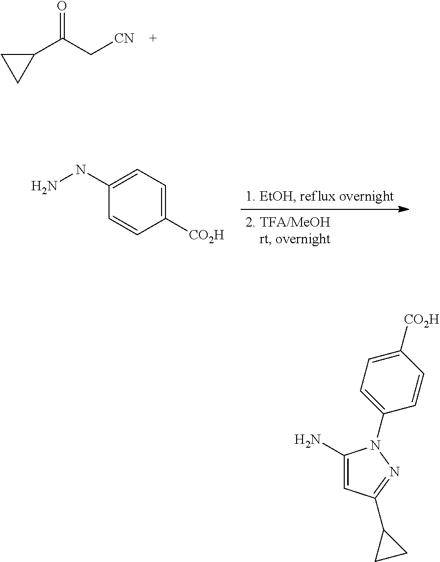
C1(C(C[CN])=O)CC1.C1([CO2H])=CC=C(NN)C=C1.C1(N)=CC(C2CC2)=NN1C1=CC=C([CO2H])C=C1
